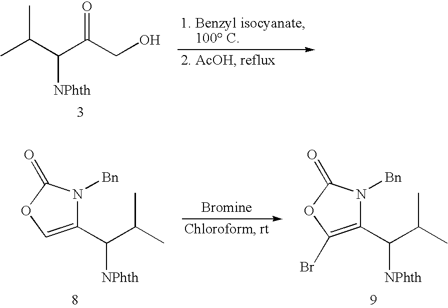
CC(C(C(CO)=O)[NPhth])C.C1(C(C(C)C)[NPhth])=COC(=O)N1[Bn].C1(C(C(C)C)[NPhth])=C(Br)OC(=O)N1[Bn]
